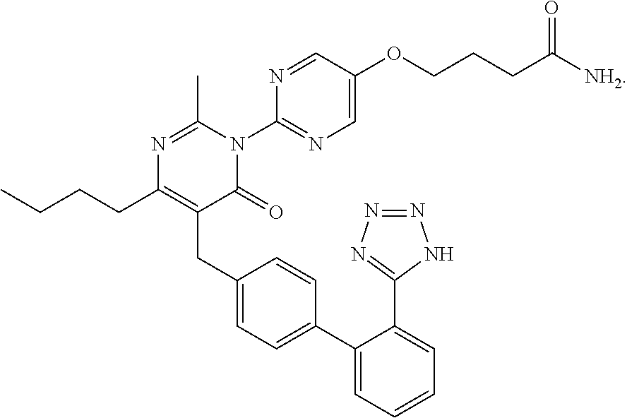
N1=C(C)N(C2=NC=C(OCCCC([NH2])=O)C=N2)C(=O)C(CC2=CC=C(C3=CC=CC=C3C3=NN=NN3)C=C2)=C1CCCC
